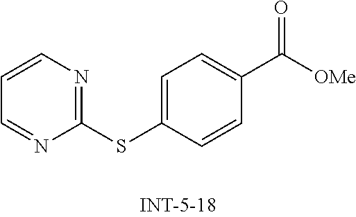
C1=CN=C(SC2=CC=C(C(=O)[OMe])C=C2)N=C1
